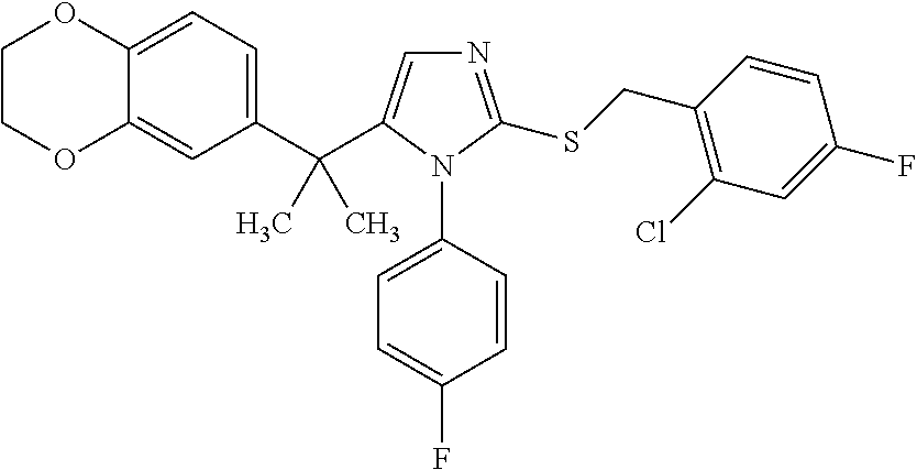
C12=CC=C(C(C3=CN=C(SCC4=C(Cl)C=C(F)C=C4)N3C3=CC=C(F)C=C3)(C)C)C=C1OCCO2
